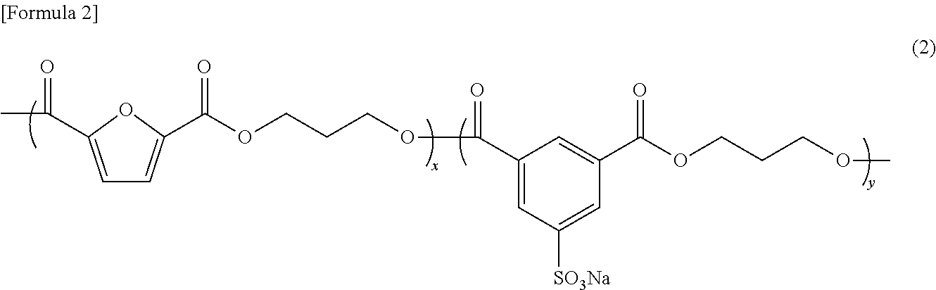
C1=C(C(C)=O)OC(C(OCCCOC(=O)C2=CC([SO3Na])=CC(C(=O)OCCCOC)=C2)=O)=C1
